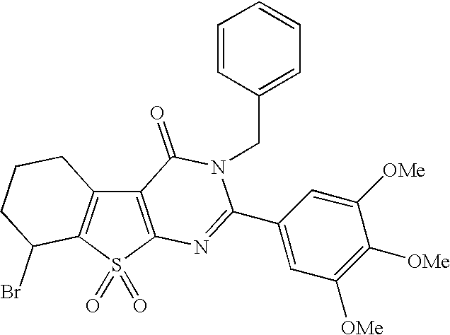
C12=C(S(=O)(=O)C3=C1CCCC3Br)N=C(C1=CC([OMe])=C([OMe])C([OMe])=C1)N(CC1=CC=CC=C1)C2=O
